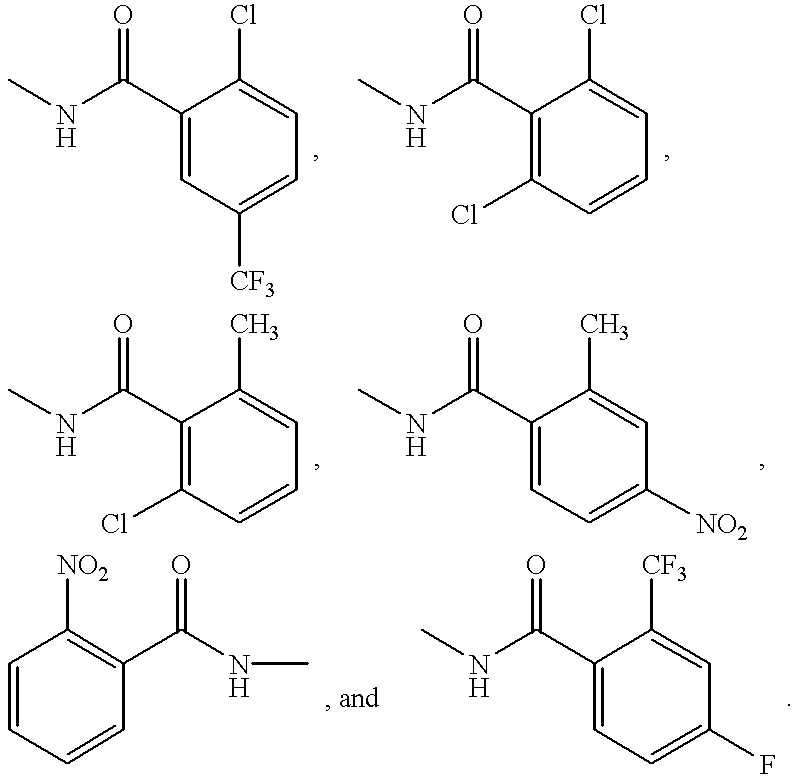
C1(C(NC)=O)=CC([CF3])=CC=C1Cl.C1(C(NC)=O)=C(Cl)C=CC=C1Cl.C1(C(NC)=O)=C(Cl)C=CC=C1C.C1(C(NC)=O)=CC=C([NO2])C=C1C.C1=CC=CC(C(NC)=O)=C1[NO2].C1(C(NC)=O)=CC=C(F)C=C1[CF3]
